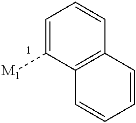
C1=C([M1])C2=C(C=C1)C=CC=C2
